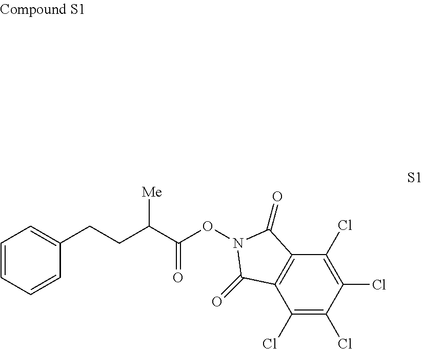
C1(Cl)=C(Cl)C(Cl)=C(Cl)C2=C1C(=O)N(OC(C(CCC1=CC=CC=C1)[Me])=O)C2=O
